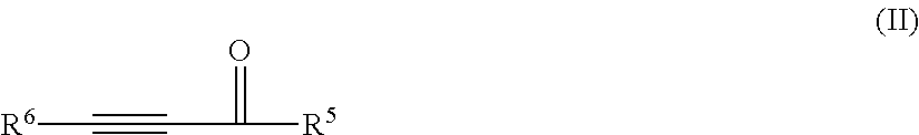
[R6]C#CC(=O)[R5]
